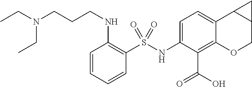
C1=CC=CC(S(NC2=CC=C3C(=C2C(=O)O)OCC2C3C2)(=O)=O)=C1NCCCN(CC)CC
